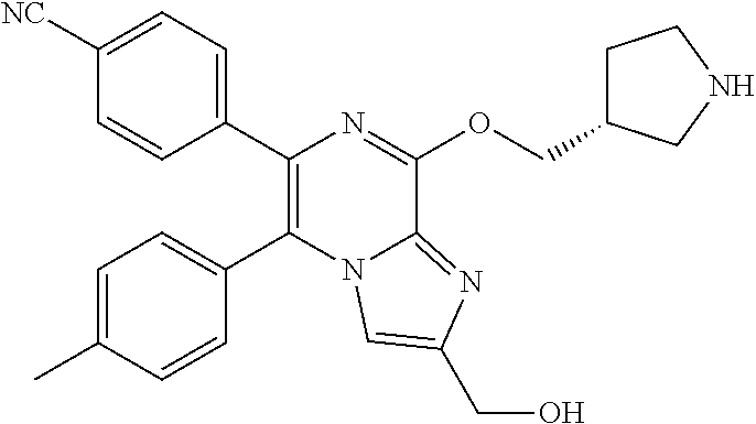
C1(C2=C(C3=CC=C([NC])C=C3)N=C(OCC3CCNC3)C3=NC(CO)=CN23)=CC=C(C)C=C1
